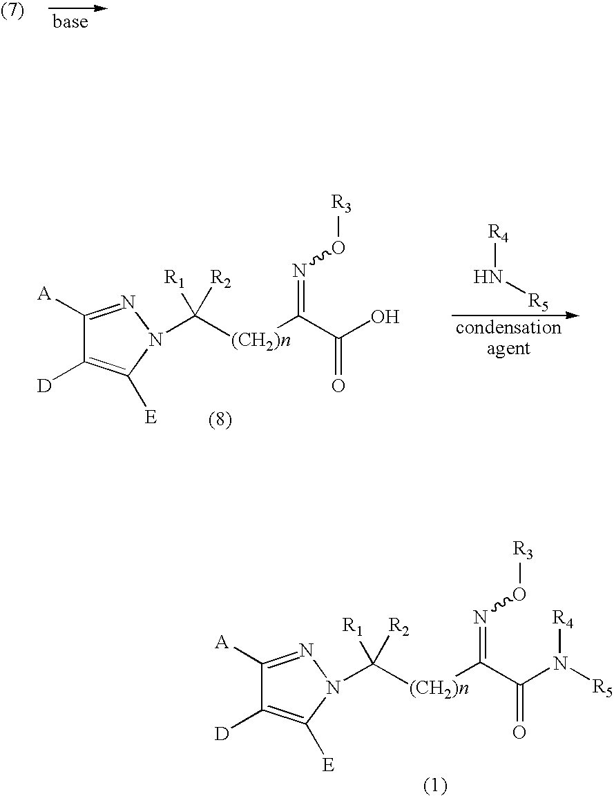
C1([A])=NN(C([(CH2)n]C(C(N([R5])[R4])=O)=NO[R3])([R1])[R2])C([E])=C1[D].C1([A])=NN(C([(CH2)n]C(C(O)=O)=NO[R3])([R1])[R2])C([E])=C1[D].[R4]N[R5]
